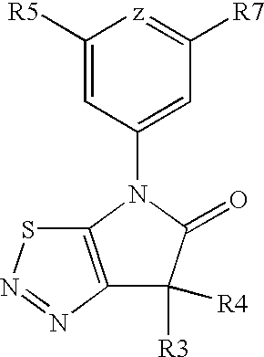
C1([R5])=CC(N2C(=O)C([R3])([R4])C3=C2SN=N3)=CC([R7])=[z]1
